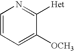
C1=CC=C([OCH3])C([Het])=N1
